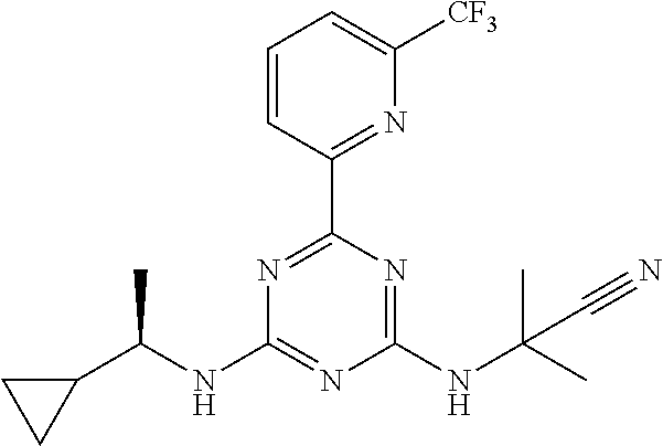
N1=C(C2=NC([CF3])=CC=C2)N=C(NC(C)(C)C#N)N=C1NC(C1CC1)C
